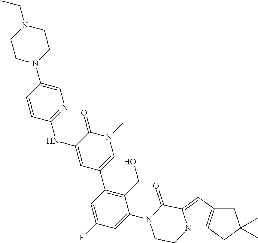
C1C2=C(CC1(C)C)N1C(=C2)C(=O)N(C2=CC(F)=CC(C3=CN(C)C(=O)C(NC4=NC=C(N5CCN(CC)CC5)C=C4)=C3)=C2CO)CC1
